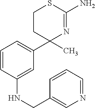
C1=CC(NCC2=CN=CC=C2)=CC(C2(C)N=C(N)SCC2)=C1
